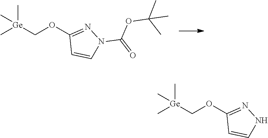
C[Ge](COC1=NN(C(=O)OC(C)(C)C)C=C1)(C)C.C[Ge](COC1=NNC=C1)(C)C
